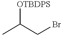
CC(CBr)[OTBDPS]
